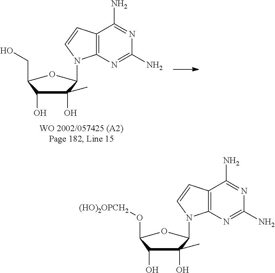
C1(O)(C)C(O)C(O[(HO)2OPCH2])OC1N1C2=C(C=C1)C(N)=NC(N)=N2.C1(O)(C)C(O)C(CO)OC1N1C2=C(C=C1)C(N)=NC(N)=N2
